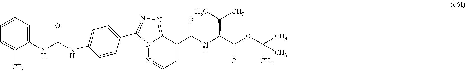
C1=CC=C(NC(NC2=CC=C(C3=NN=C4N3N=CC=C4C(NC(C(OC(C)(C)C)=O)C(C)C)=O)C=C2)=O)C([CF3])=C1
